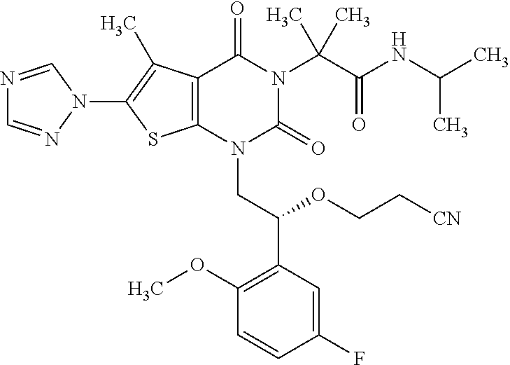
C12=C(C(C)=C(N3N=CN=C3)S1)C(=O)N(C(C(=O)NC(C)C)(C)C)C(=O)N2CC(C1=C(OC)C=CC(F)=C1)OCC[CN]
